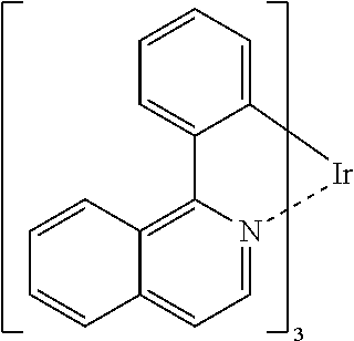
C12=C3N(=CC=C1C=CC=C2)[Ir]C1=CC=CC=C31
